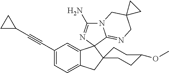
C1(C#CC2CC2)=CC=C2C(=C1)C1(C3(C2)CCC(OC)CC3)N=C(N)N2C1=NCC1(C2)CC1
